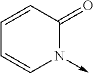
C1=CN(->C)C(=O)C=C1
